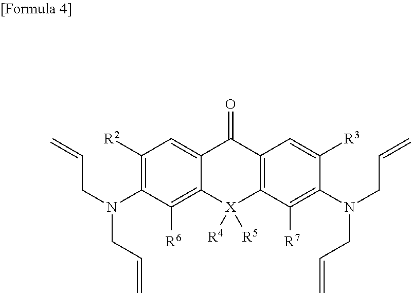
C12=CC([R2])=C(N(CC=C)CC=C)C([R6])=C1[X]([R4])([R5])C1=C(C2=O)C=C([R3])C(N(CC=C)CC=C)=C1[R7]
